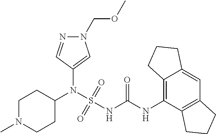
C1(N(S(NC(NC2=C3C(=CC4=C2CCC4)CCC3)=O)(=O)=O)C2CCN(C)CC2)=CN(COC)N=C1
